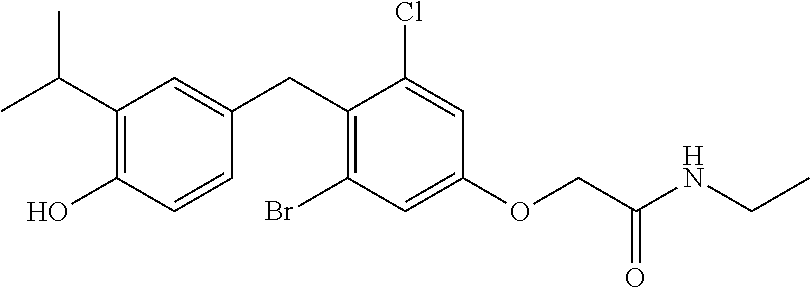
C1(CC2=CC(C(C)C)=C(O)C=C2)=C(Br)C=C(OCC(NCC)=O)C=C1Cl
